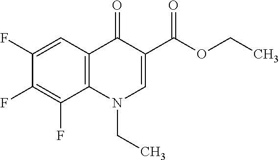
C1(=O)C2=C(N(CC)C=C1C(OCC)=O)C(F)=C(F)C(F)=C2
